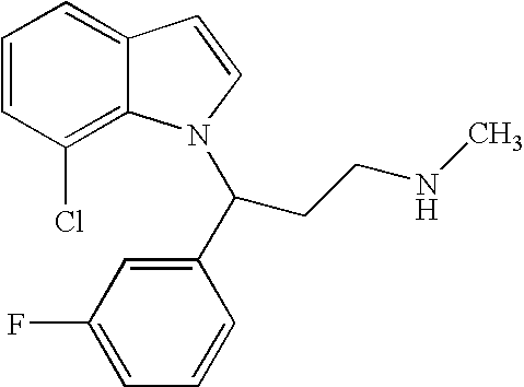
C1=CC(Cl)=C2C(=C1)C=CN2C(CCNC)C1=CC(F)=CC=C1
